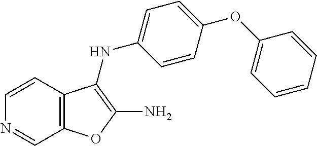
C1=CC2=C(C=N1)OC(N)=C2NC1=CC=C(OC2=CC=CC=C2)C=C1
